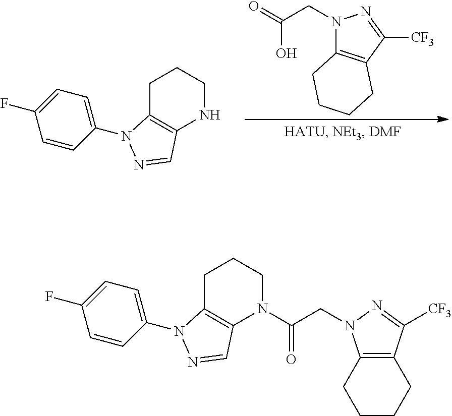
C1=CC(N2C3=C(NCCC3)C=N2)=CC=C1F.O=C(CN1C2=C(C([CF3])=N1)CCCC2)O.C1=CC(N2C3=C(N(C(CN4C5=C(C([CF3])=N4)CCCC5)=O)CCC3)C=N2)=CC=C1F
